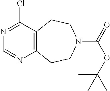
C1(Cl)=NC=NC2=C1CCN(C(=O)OC(C)(C)C)CC2
